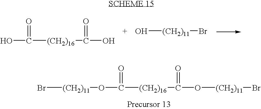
OC([(CH2)16]C(O)=O)=O.O[(CH2)11]Br.Br[(CH2)11]OC([(CH2)16]C(O[(CH2)11]Br)=O)=O
